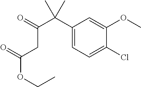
C1(C(C(=O)CC(OCC)=O)(C)C)=CC=C(Cl)C(OC)=C1
